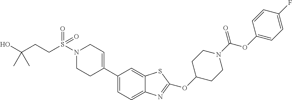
N1(S(=O)(=O)CCC(O)(C)C)CCC(C2=CC=C3C(=C2)SC(OC2CCN(C(OC4=CC=C(F)C=C4)=O)CC2)=N3)=CC1
